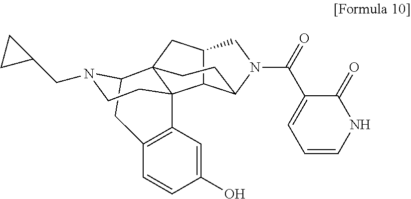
C12C3C(N(C(=O)C4=CC=CNC4=O)C1)CCC1(C2)C32C3=C(CC1N(CC1CC1)CC2)C=CC(O)=C3
